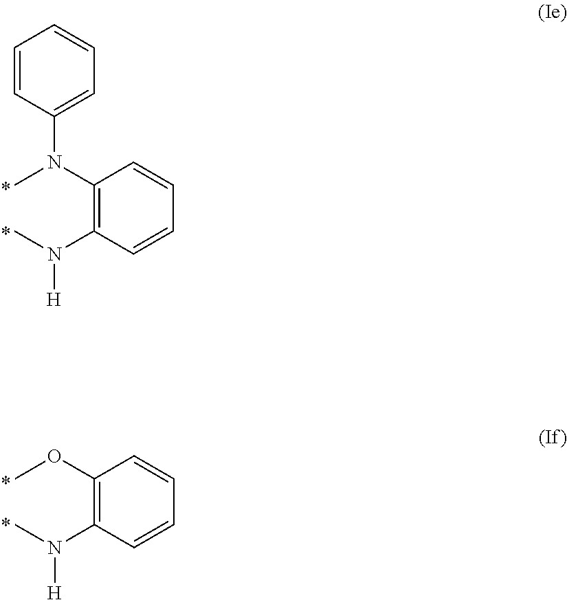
C1=CC(N(C)C2=C(N(C)[H])C=CC=C2)=CC=C1.COC1=C(N(C)[H])C=CC=C1
